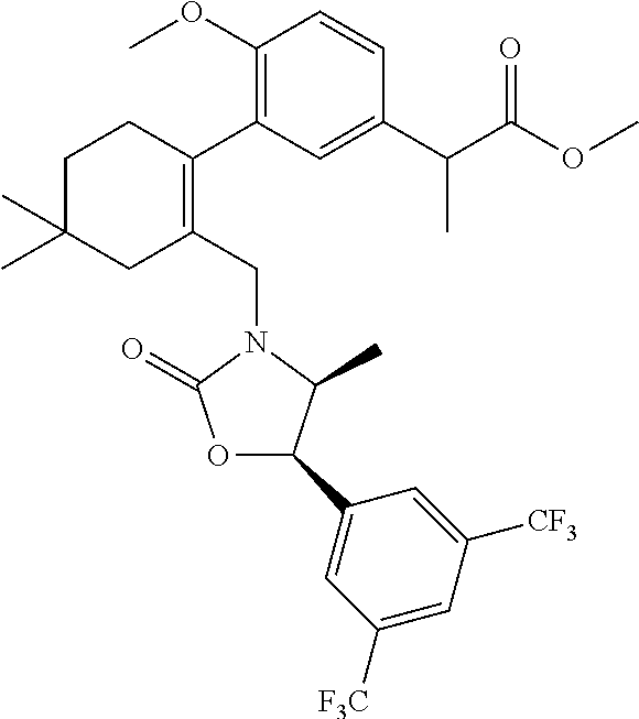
C1C(C)(C)CC(CN2C(=O)OC(C3=CC([F3C])=CC([CF3])=C3)C2C)=C(C2=C(OC)C=CC(C(C(OC)=O)C)=C2)C1
